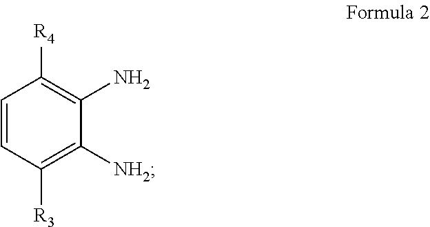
C1=CC([R3])=C([NH2])C(N)=C1[R4]
